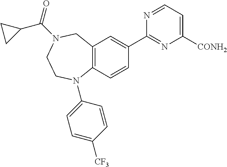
C12=C(C=CC(C3=NC([CONH2])=CC=N3)=C1)N(C1=CC=C([CF3])C=C1)CCN(C(=O)C1CC1)C2
